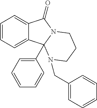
C12=CC=CC=C1C1(C3=CC=CC=C3)N(C2=O)CCCN1CC1=CC=CC=C1
